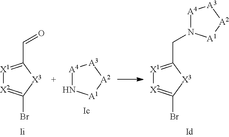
[A4]1N[A1][A2][A3]1.[X1]1=C(C=O)[X3]C(Br)=[X2]1.[X1]1=C(CN2[A4][A3][A2][A1]2)[X3]C(Br)=[X2]1
